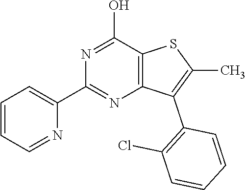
N1=C(O)C2=C(N=C1C1=CC=CC=N1)C(C1=C(Cl)C=CC=C1)=C(C)S2
